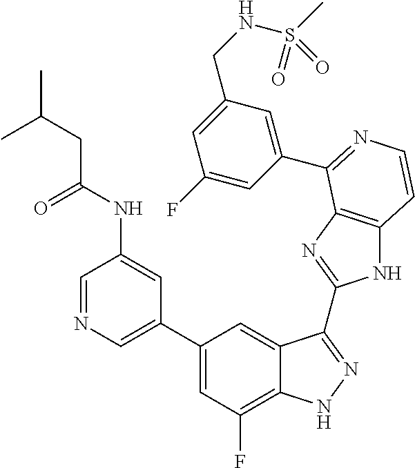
C1=C(C2=CC(F)=C3C(=C2)C(C2=NC4=C(N2)C=CN=C4C2=CC(CNS(C)(=O)=O)=CC(F)=C2)=NN3)C=C(NC(=O)CC(C)C)C=N1
